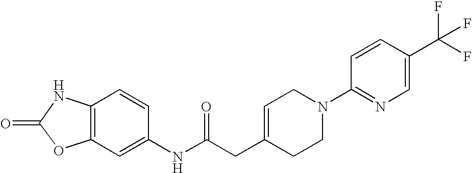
C12=C(C=CC(NC(CC3=CCN(C4=NC=C(C(F)(F)F)C=C4)CC3)=O)=C1)NC(=O)O2
